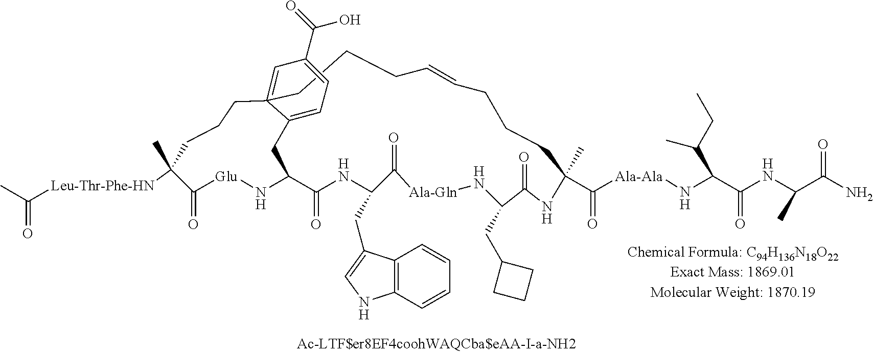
C1CCC=CCCCC(C)(C([Ala-Ala]NC(C(NC(C(N)=O)C)=O)C(CC)C)=O)NC(=O)C(CC2CCC2)N[Ala-Gln]C(=O)C(CC2=CNC3=C2C=CC=C3)NC(=O)C2N[Glu]C(=O)C([Leu-Thr-Phe-HN]C(C)=O)(C)CCCC13=CC(C(=O)O)=CC=C3C2
